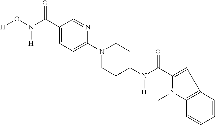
[H]ON(C(C1=CC=C(N2CCC(N(C(C3=CC4=C(N3C)C=CC=C4)=O)[H])CC2)N=C1)=O)[H]
